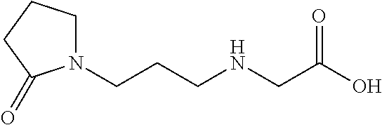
N1(CCCNCC(O)=O)CCCC1=O
